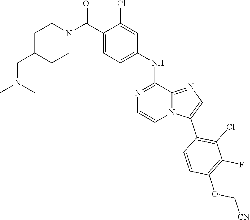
C1=C(NC2=NC=CN3C2=NC=C3C2=C(Cl)C(F)=C(OC[CN])C=C2)C=C(Cl)C(C(N2CCC(CN(C)C)CC2)=O)=C1
